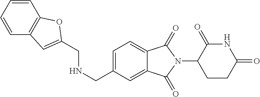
C1=CC=CC2=C1OC(CNCC1=CC=C3C(=C1)C(=O)N(C1CCC(=O)NC1=O)C3=O)=C2
